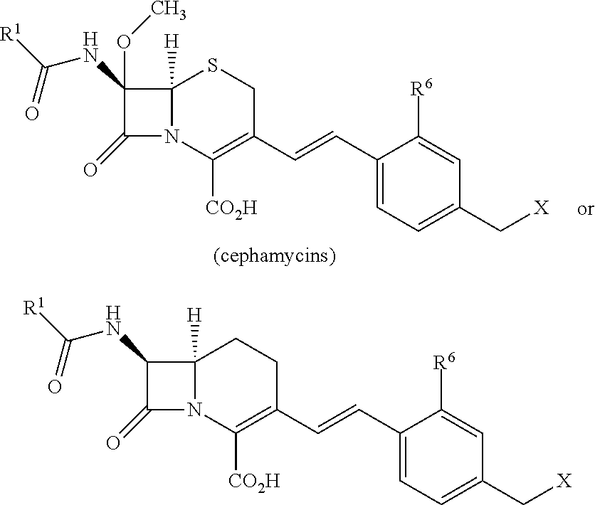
C1(NC([R1])=O)(OC)C(=O)N2C1([H])SCC(C=CC1=CC=C(C[X])C=C1[R6])=C2[CO2H].C1(NC([R1])=O)C(=O)N2C1([H])CCC(C=CC1=CC=C(C[X])C=C1[R6])=C2[CO2H]
